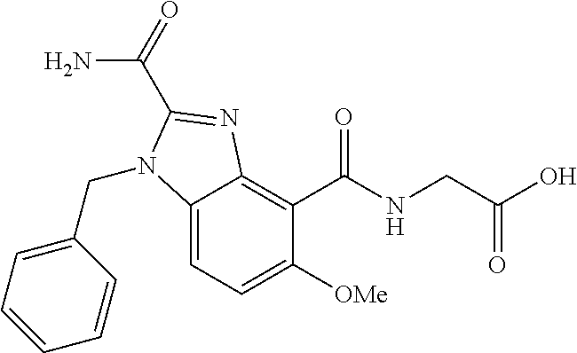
C12=CC=C([OMe])C(C(NCC(O)=O)=O)=C1N=C(C(=O)N)N2CC1=CC=CC=C1
